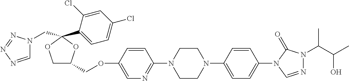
C1OC(C2=CC=C(Cl)C=C2Cl)(CN2C=NN=N2)OC1COC1=CN=C(N2CCN(C3=CC=C(N4C(=O)N(C(C(C)O)C)N=C4)C=C3)CC2)C=C1
